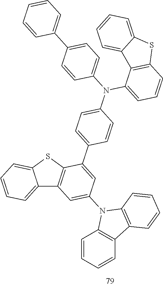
C12=CC=CC=C1SC1=C2C=C(N2C3=C(C=CC=C3)C3=C2C=CC=C3)C=C1C1=CC=C(N(C2=CC=CC3=C2C2=CC=CC=C2S3)C2=CC=C(C3=CC=CC=C3)C=C2)C=C1
